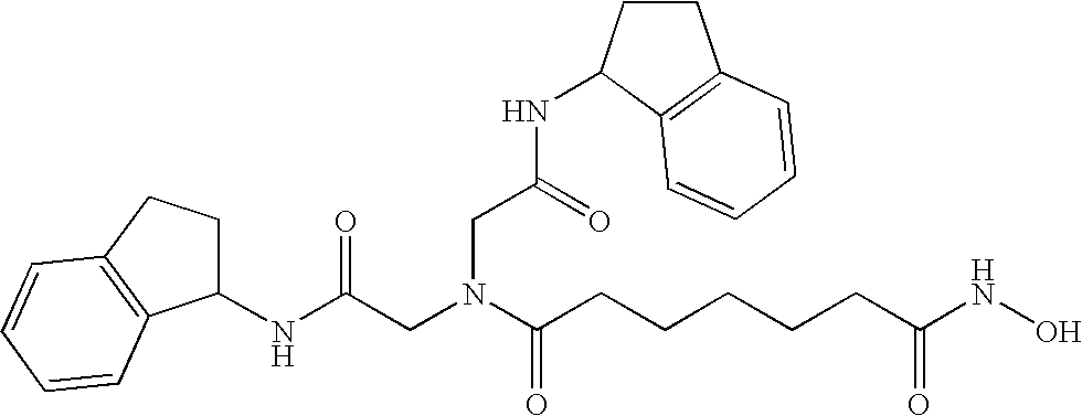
C1C(NC(CN(C(CCCCCC(NO)=O)=O)CC(NC2C3=C(CC2)C=CC=C3)=O)=O)C2=C(C1)C=CC=C2
